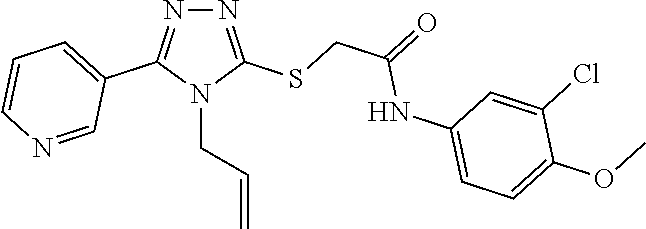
N1=C(SCC(NC2=CC=C(OC)C(Cl)=C2)=O)N(CC=C)C(C2=CC=CN=C2)=N1
